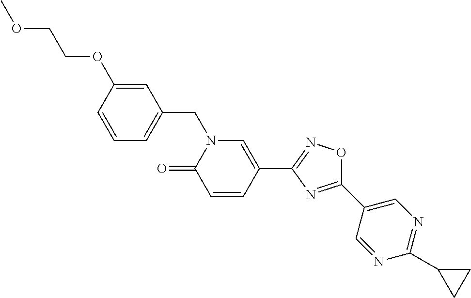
C1=CC(OCCOC)=CC(CN2C(=O)C=CC(C3=NOC(C4=CN=C(C5CC5)N=C4)=N3)=C2)=C1
